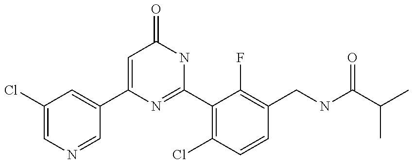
C1(C2=CC(Cl)=CN=C2)=CC(=O)NC(C2=C(Cl)C=CC(CNC(C(C)C)=O)=C2F)=N1
